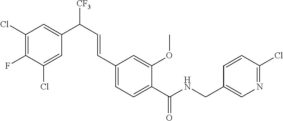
C1(Cl)=C(F)C(Cl)=CC(C([CF3])C=CC2=CC=C(C(NCC3=CN=C(Cl)C=C3)=O)C(OC)=C2)=C1
